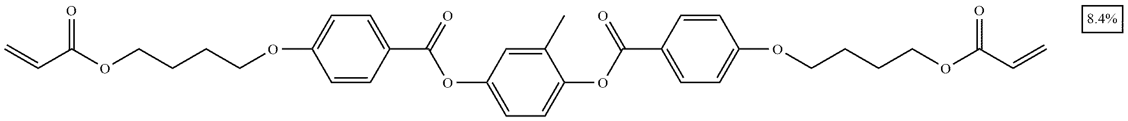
C=CC(OCCCCOC1=CC=C(C(OC2=CC=C(OC(C3=CC=C(OCCCCOC(C=C)=O)C=C3)=O)C(C)=C2)=O)C=C1)=O
